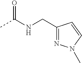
CC(NCC1=NN(C)C=C1)=O
